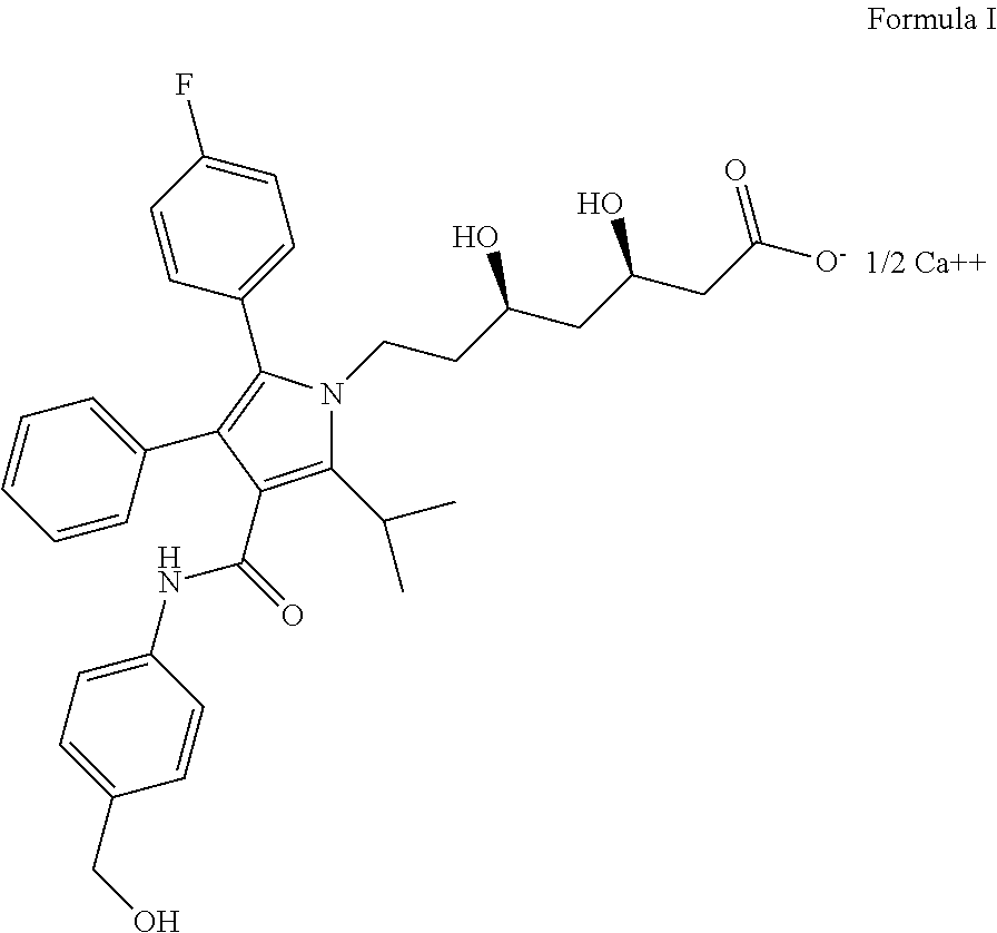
C1(C(C)C)=C(C(=O)NC2=CC=C(CO)C=C2)C(C2=CC=CC=C2)=C(C2=CC=C(F)C=C2)N1CCC(CC(CC([O-])=O)O)O.[1/2 Ca++]
